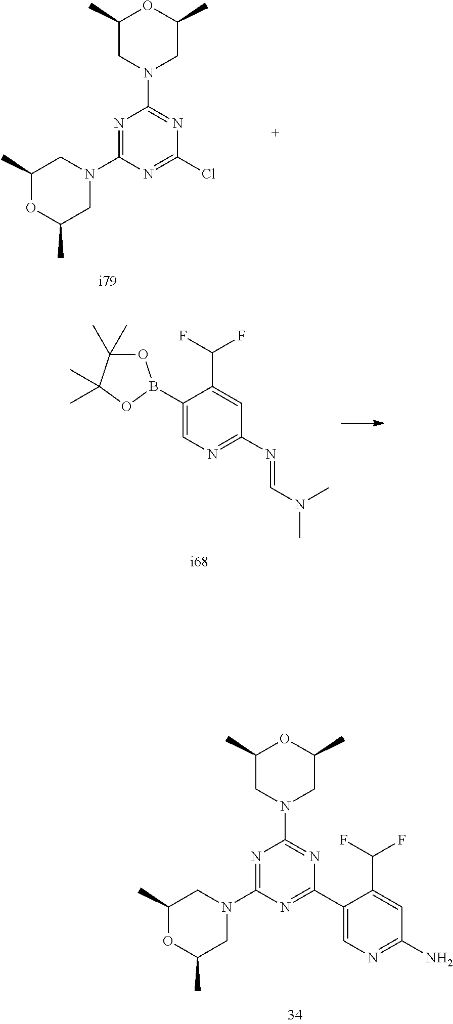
O1C(C)(C)C(C)(C)OB1C1=CN=C(N=CN(C)C)C=C1C(F)F.C1(C)OC(C)CN(C2=NC(N3CC(C)OC(C)C3)=NC(C3=CN=C(N)C=C3C(F)F)=N2)C1.C1(C)OC(C)CN(C2=NC(N3CC(C)OC(C)C3)=NC(Cl)=N2)C1
